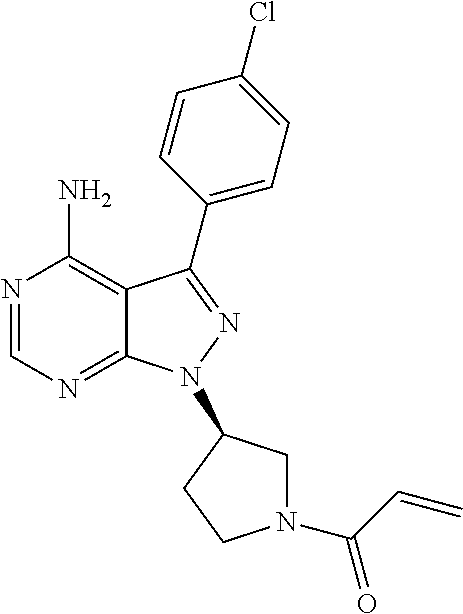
N1=CN=C2C(=C1N)C(C1=CC=C(Cl)C=C1)=NN2C1CN(C(C=C)=O)CC1
